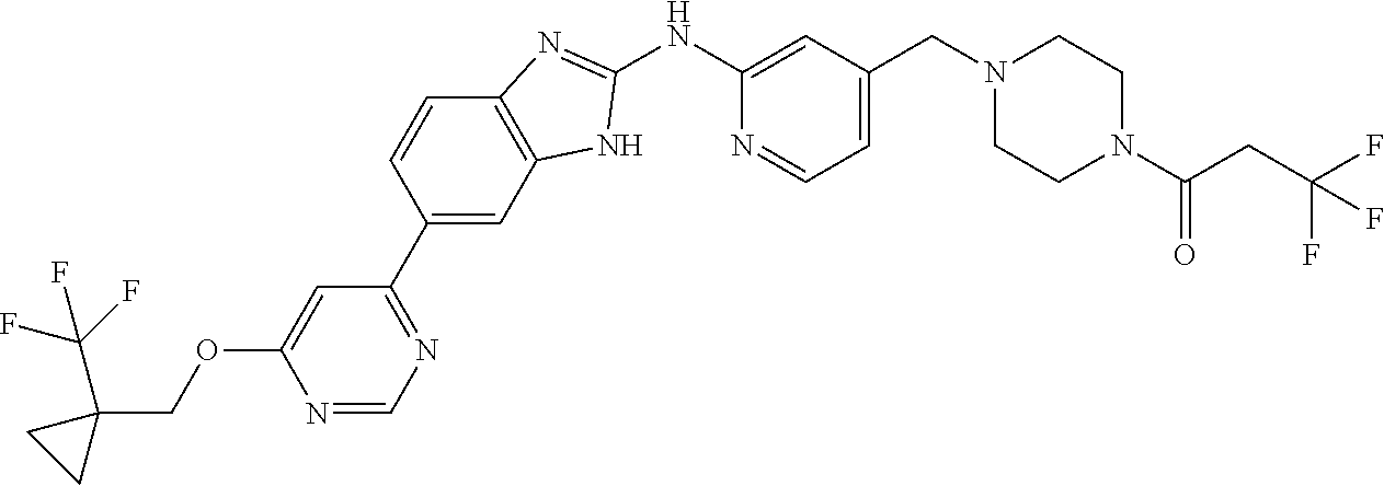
N1=CN=C(C2=CC3=C(C=C2)N=C(NC2=CC(CN4CCN(C(CC(F)(F)F)=O)CC4)=CC=N2)N3)C=C1OCC1(C(F)(F)F)CC1
